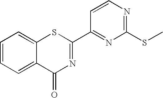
C1(C2=NC(=O)C3=CC=CC=C3S2)=NC(SC)=NC=C1
